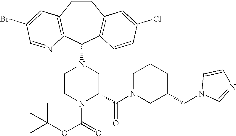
C1CN(C(=O)OC(C)(C)C)C(C(N2CC(CN3C=NC=C3)CCC2)=O)CN1C1C2=C(CCC3=C1N=CC(Br)=C3)C=C(Cl)C=C2
